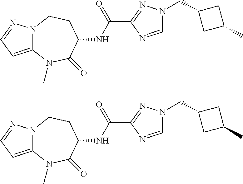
N12C(=CC=N1)N(C)C(=O)C(NC(C1=NN(CC3CC(C)C3)C=N1)=O)CC2.N12C(=CC=N1)N(C)C(=O)C(NC(C1=NN(CC3CC(C)C3)C=N1)=O)CC2
